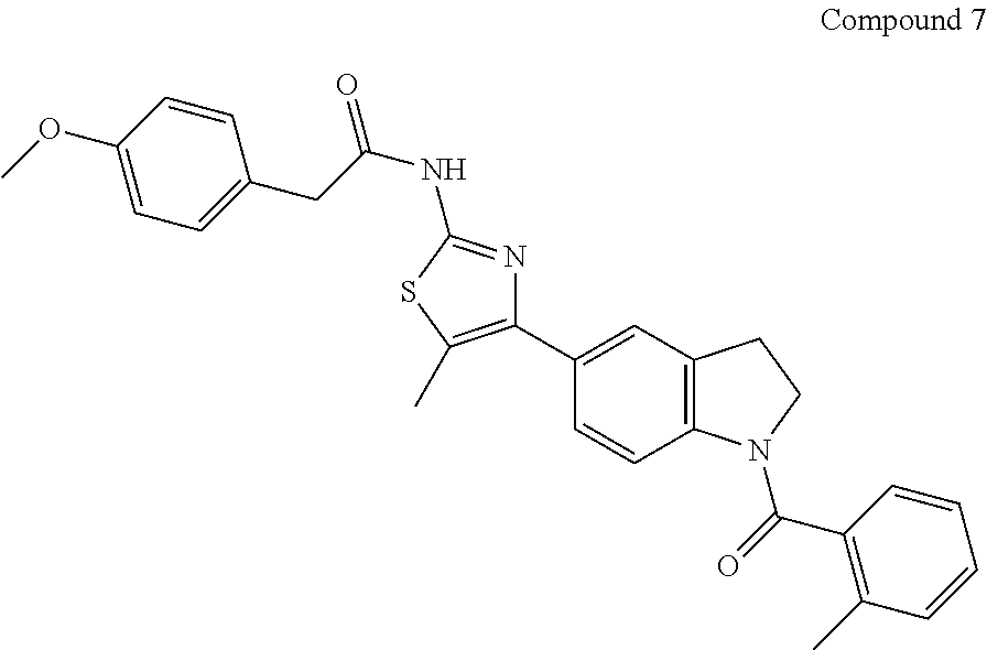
C1(C2=CC3=C(C=C2)N(C(=O)C2=C(C)C=CC=C2)CC3)=C(C)SC(NC(=O)CC2=CC=C(OC)C=C2)=N1
